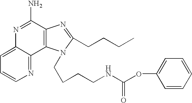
C12=CC=CN=C1C1=C(C(N)=N2)N=C(CCCC)N1CCCCNC(OC1=CC=CC=C1)=O
